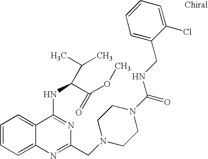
C1=CC=C2C(=C1)C(NC(C(OC)=O)C(C)C)=NC(CN1CCN(C(=O)NCC3=CC=CC=C3Cl)CC1)=N2
